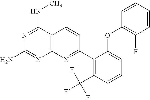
C12=C(C(NC)=NC(N)=N1)C=CC(C1=C(C(F)(F)F)C=CC=C1OC1=C(F)C=CC=C1)=N2
